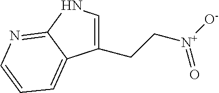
C1(CC[N+](=O)[O-])=CNC2=NC=CC=C12
